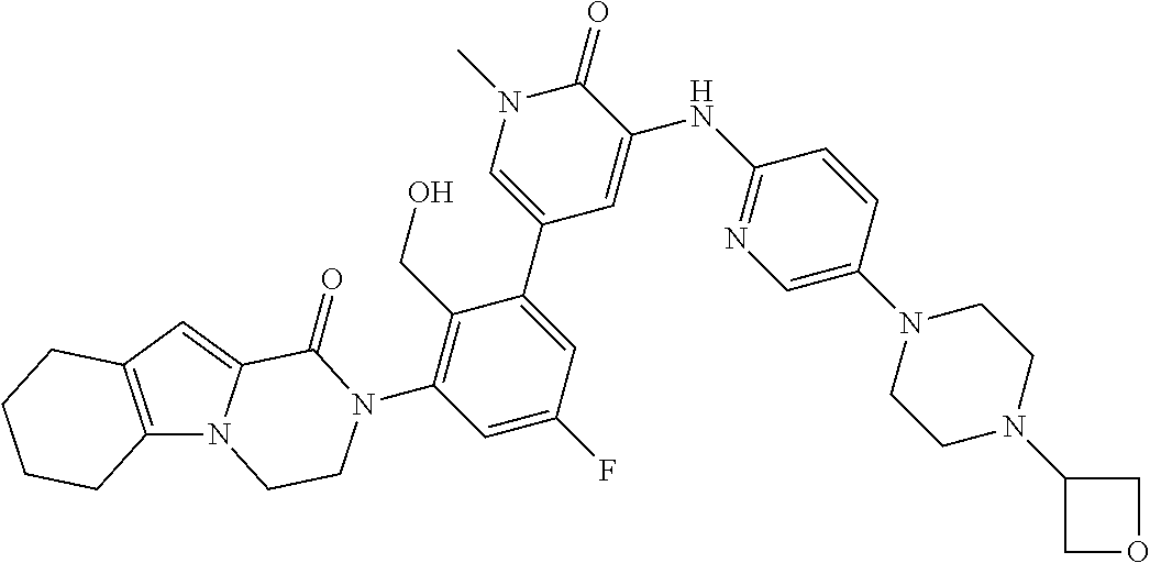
C12=C(C=C3N1CCN(C1=C(CO)C(C4=CN(C)C(=O)C(NC5=NC=C(N6CCN(C7COC7)CC6)C=C5)=C4)=CC(F)=C1)C3=O)CCCC2
